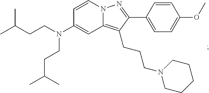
N12C(=C(CCCN3CCCCC3)C(C3=CC=C(OC)C=C3)=N1)C=C(N(CCC(C)C)CCC(C)C)C=C2
